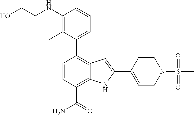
C1=CC(C(N)=O)=C2C(=C1C1=CC=CC(NCCO)=C1C)C=C(C1=CCN(S(=O)(C)=O)CC1)N2
